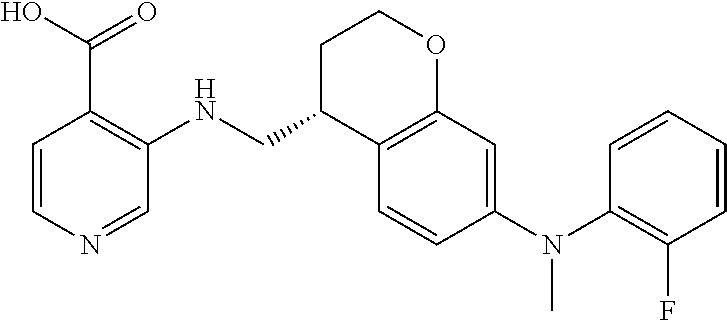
C1=CN=CC(NCC2C3=C(OCC2)C=C(N(C2=C(F)C=CC=C2)C)C=C3)=C1C(O)=O
